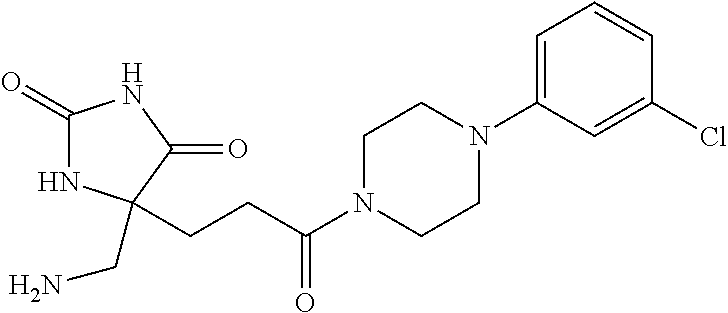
C1(=O)NC(CCC(N2CCN(C3=CC=CC(Cl)=C3)CC2)=O)(CN)C(=O)N1
